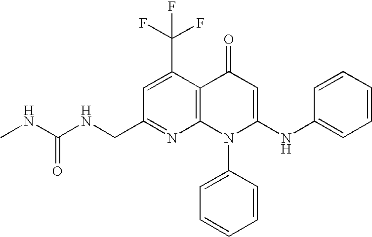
N1=C(CNC(NC)=O)C=C(C(F)(F)F)C2=C1N(C1=CC=CC=C1)C(NC1=CC=CC=C1)=CC2=O
